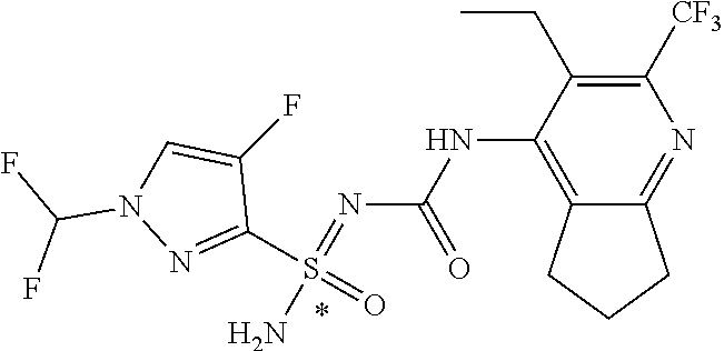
N(C1=C2C(=NC([CF3])=C1CC)CCC2)C(N=S(N)(C1=NN(C(F)F)C=C1F)=O)=O
